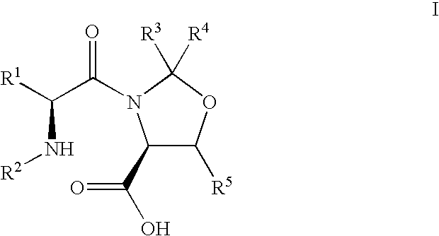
C1(C(O)=O)C([R5])OC([R4])([R3])N1C(C([R1])N[R2])=O
